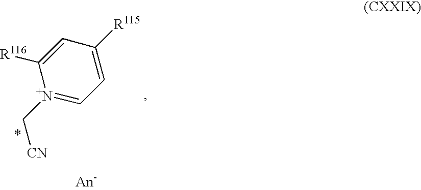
C1=C([R115])C=C([R116])[N+](C[CN])=C1
